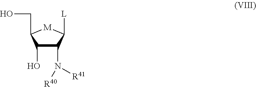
C1(O)C(N([R40])[R41])C([L])[M]C1CO
